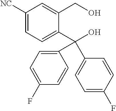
C1([NC])=CC=C(C(O)(C2=CC=C(F)C=C2)C2=CC=C(F)C=C2)C(CO)=C1
